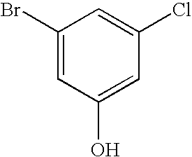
C1(Br)=CC(O)=CC(Cl)=C1
